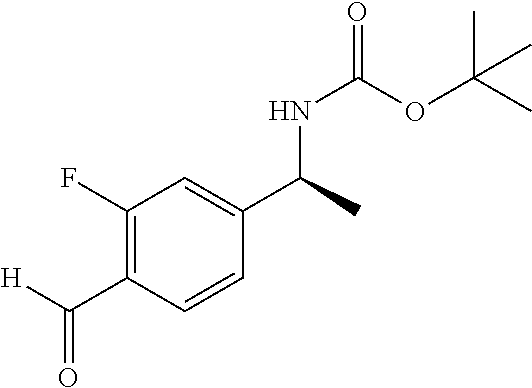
C([H])(C1=C(F)C=C(C(C)NC(=O)OC(C)(C)C)C=C1)=O
